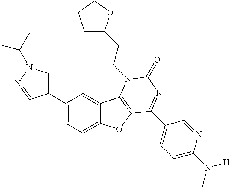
C1(C2=CN(C(C)C)N=C2)=CC=C2C(=C1)C1=C(O2)C(C2=CC=C(N(C)[H])N=C2)=NC(=O)N1CCC1CCCO1
